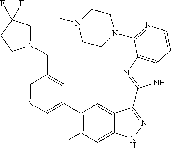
C1=C(C2=C(F)C=C3C(=C2)C(C2=NC4=C(N2)C=CN=C4N2CCN(C)CC2)=NN3)C=C(CN2CC(F)(F)CC2)C=N1
